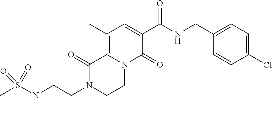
C12=C(C)C=C(C(=O)NCC3=CC=C(Cl)C=C3)C(=O)N1CCN(CCN(S(C)(=O)=O)C)C2=O
